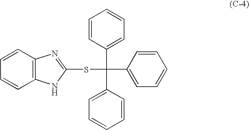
C1=CC=CC2=C1N=C(SC(C1=CC=CC=C1)(C1=CC=CC=C1)C1=CC=CC=C1)N2
